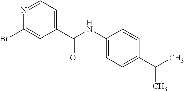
BrC1=CC(C(NC2=CC=C(C(C)C)C=C2)=O)=CC=N1
